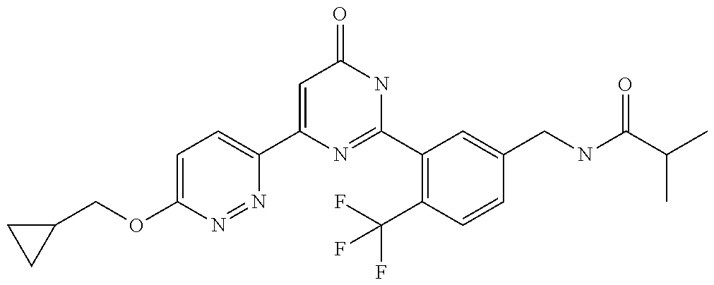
C1(C2=CC=C(OCC3CC3)N=N2)=CC(=O)NC(C2=C(C(F)(F)F)C=CC(CNC(C(C)C)=O)=C2)=N1
